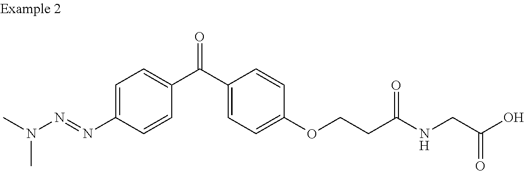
C1=C(N=NN(C)C)C=CC(C(C2=CC=C(OCCC(NCC(O)=O)=O)C=C2)=O)=C1
